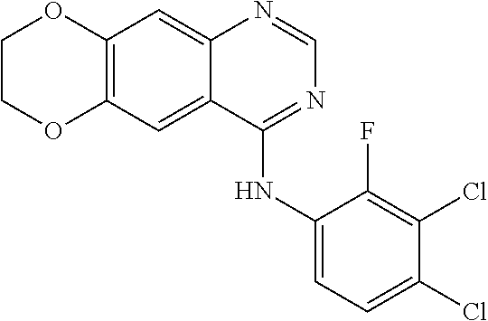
C12=C(C=C3C(=C1)N=CN=C3NC1=CC=C(Cl)C(Cl)=C1F)OCCO2
